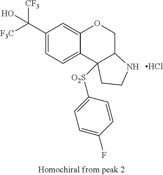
C1(C([CF3])([F3C])O)=CC=C2C(=C1)OCC1C2([O2S]C2=CC=C(F)C=C2)CCN1.Cl
